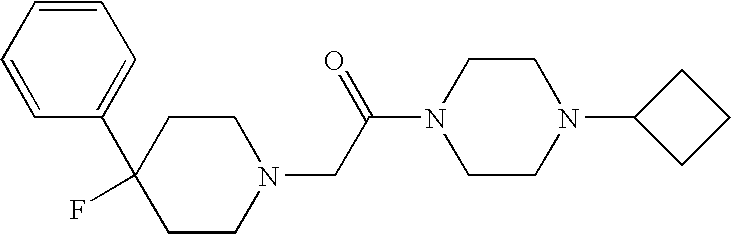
C1=CC(C2(F)CCN(CC(N3CCN(C4CCC4)CC3)=O)CC2)=CC=C1
